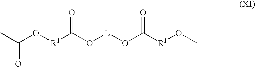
CC(O[R1]C(O[L]OC([R1]OC)=O)=O)=O
